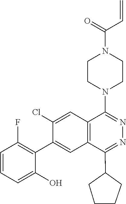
C=CC(N1CCN(C2=NN=C(C3CCCC3)C3=C2C=C(Cl)C(C2=C(F)C=CC=C2O)=C3)CC1)=O
